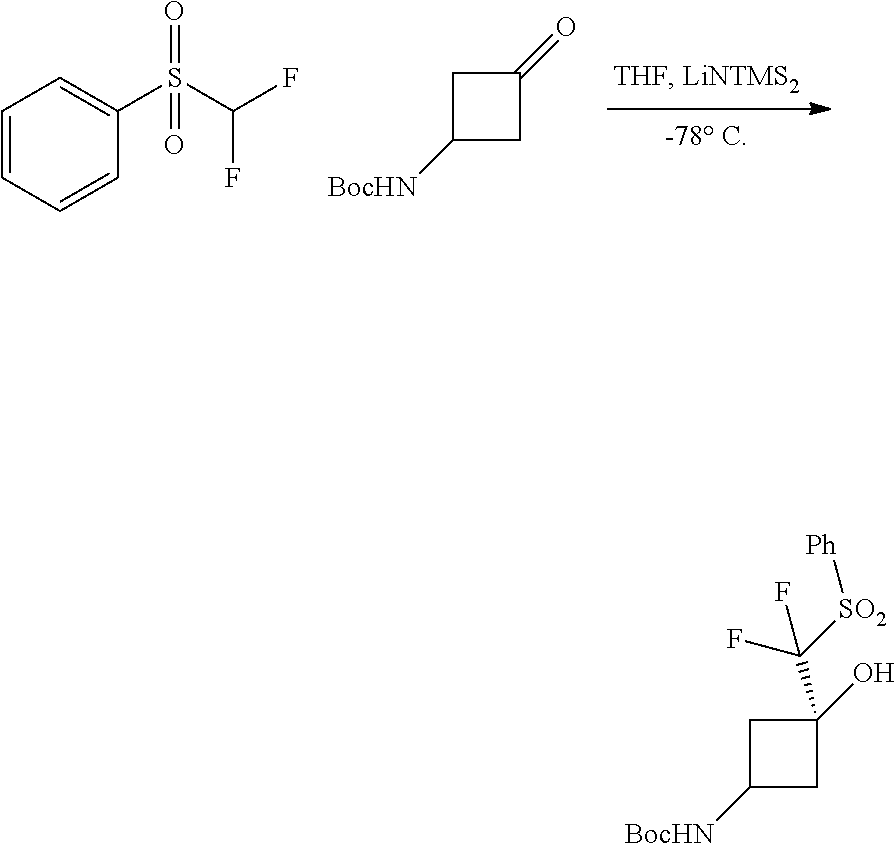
C1=CC=CC(S(C(F)F)(=O)=O)=C1.C1C([BocHN])CC1=O.C1C([BocHN])CC1(O)C(F)([SO2][Ph])F
